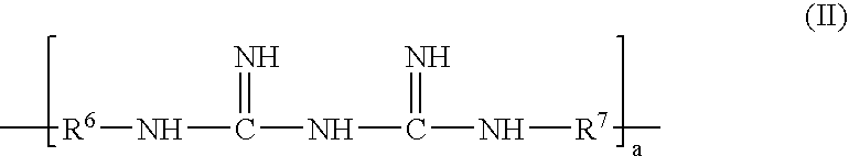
C[R6]NC(NC(N[R7]C)=N)=N
